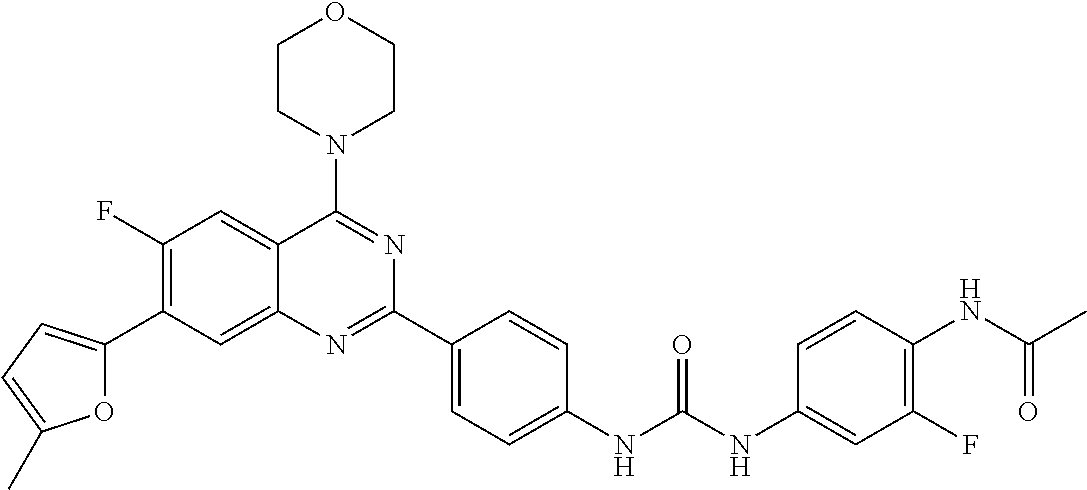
C1(F)=C(C2=CC=C(C)O2)C=C2C(=C1)C(N1CCOCC1)=NC(C1=CC=C(NC(NC3=CC(F)=C(NC(C)=O)C=C3)=O)C=C1)=N2
